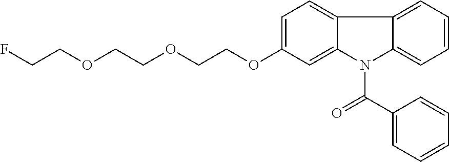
FCCOCCOCCOC1=CC=C2C(=C1)N(C(=O)C1=CC=CC=C1)C1=CC=CC=C21
